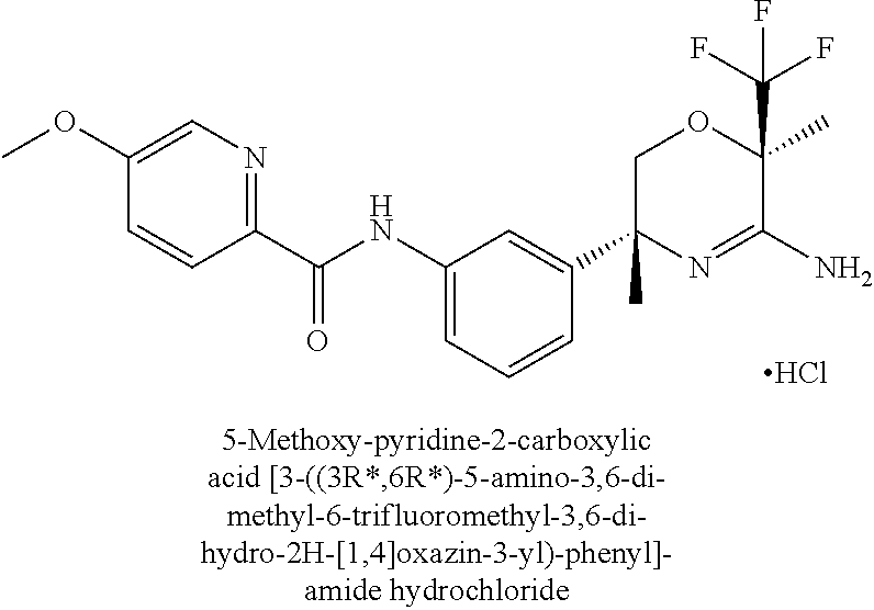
C1=C(NC(C2=NC=C(OC)C=C2)=O)C=C(C2(C)N=C(N)C(C)(C(F)(F)F)OC2)C=C1.Cl
